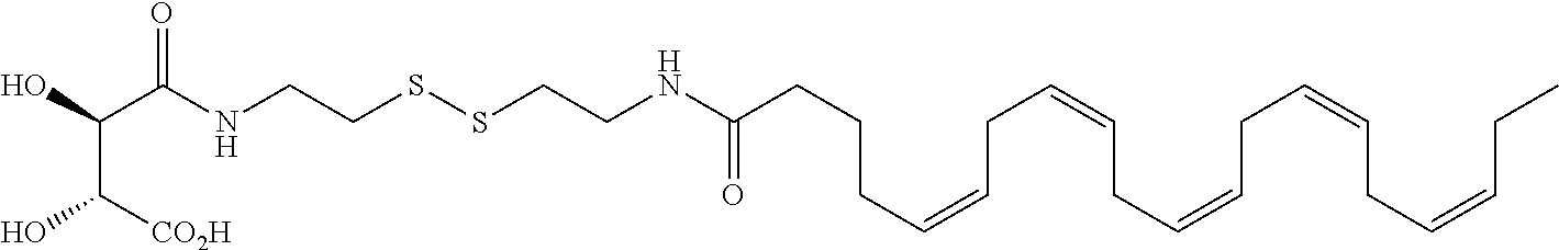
S(SCCNC(CCCC=CCC=CCC=CCC=CCC=CCC)=O)CCNC(C(O)C(O)[CO2H])=O
